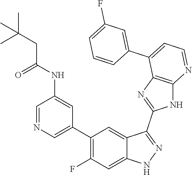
C1=NC=C(C2=C(F)C=C3C(=C2)C(C2=NC4=C(N2)N=CC=C4C2=CC(F)=CC=C2)=NN3)C=C1NC(CC(C)(C)C)=O
